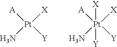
[A][Pt](N)([X])[Y].[A][Pt](N)([X])([Y])([X])[Y]
